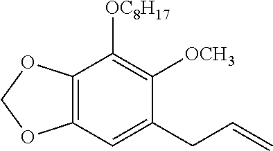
C12=C(OCO1)C([OC8H17])=C([OCH3])C(CC=C)=C2
